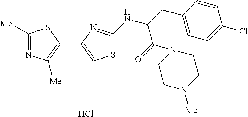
C1([Me])=NC([Me])=C(C2=CSC(NC(C(=O)N3CCN([Me])CC3)CC3=CC=C(Cl)C=C3)=N2)S1.Cl
